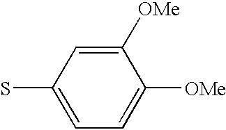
C1([OMe])=CC(S)=CC=C1[OMe]
